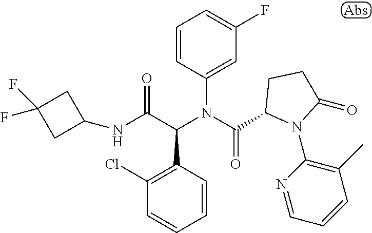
C1=CC(C(C(NC2CC(F)(F)C2)=O)N(C(=O)C2N(C3=C(C)C=CC=N3)C(=O)CC2)C2=CC(F)=CC=C2)=C(Cl)C=C1
